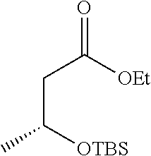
O=C([OEt])CC(C)[OTBS]
